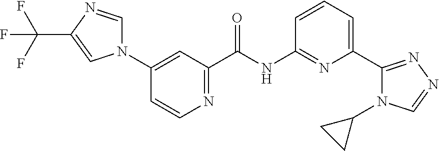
C1(N2C=NC(C(F)(F)F)=C2)=CC(C(NC2=NC(C3=NN=CN3C3CC3)=CC=C2)=O)=NC=C1
